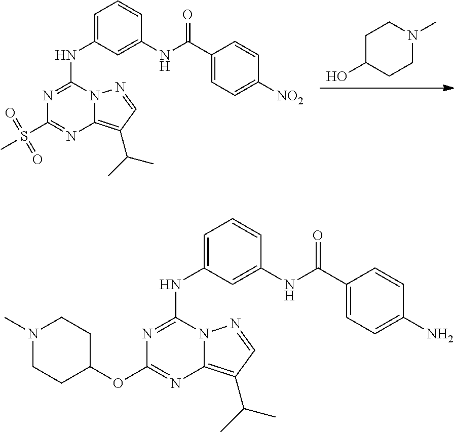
C1C(O)CCN(C)C1.N1=C(NC2=CC=CC(NC(C3=CC=C([NO2])C=C3)=O)=C2)N2C(=C(C(C)C)C=N2)N=C1S(C)(=O)=O.N1=C(NC2=CC=CC(NC(C3=CC=C(N)C=C3)=O)=C2)N2C(=C(C(C)C)C=N2)N=C1OC1CCN(C)CC1
